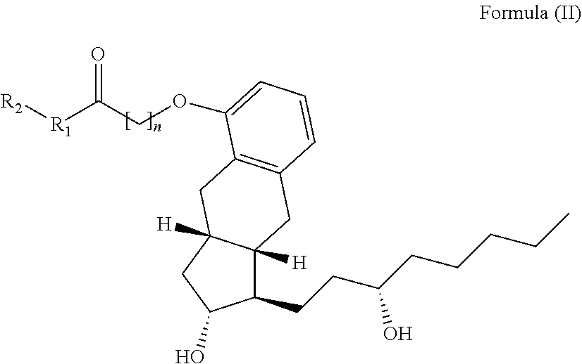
C1(CCC(CCCCC)O)C2([H])C([H])(CC1O)CC1=C(C2)C=CC=C1OCC([R1][R2])=O
